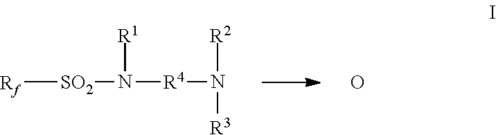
[Rf][SO2]N([R1])[R4]N([R2])[R3].O
